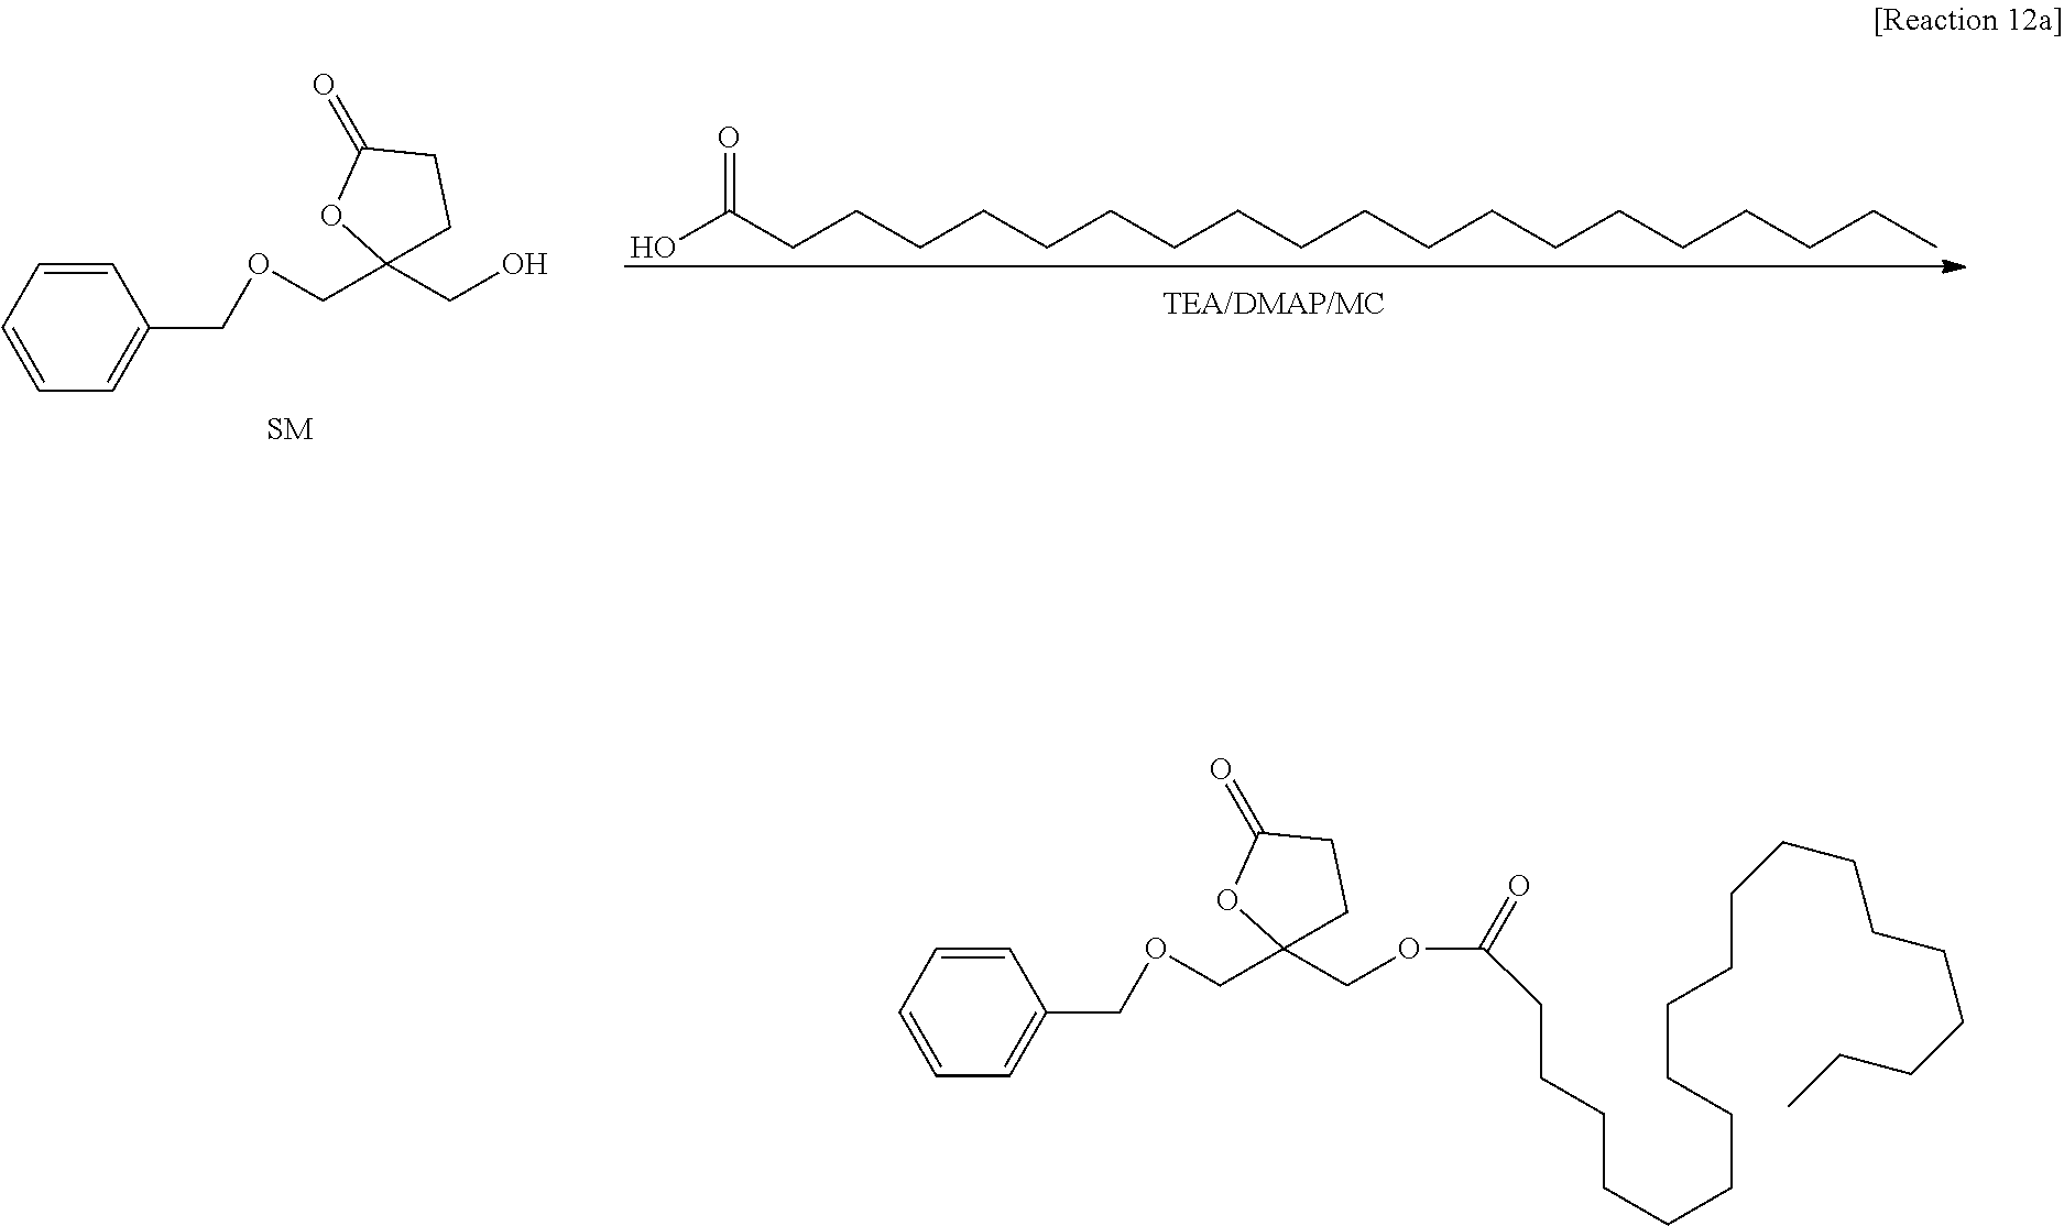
C1=CC=CC=C1COCC1(COC(CCCCCCCCCCCCCCCCCCC)=O)CCC(=O)O1.C1=CC=CC=C1COCC1(CO)CCC(=O)O1.OC(CCCCCCCCCCCCCCCCCCC)=O
